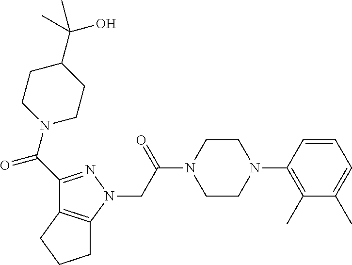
C(C(N1CCN(C2=C(C)C(C)=CC=C2)CC1)=O)N1N=C(C(=O)N2CCC(C(C)(O)C)CC2)C2=C1CCC2
